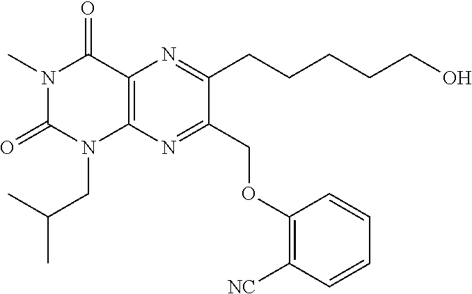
C12=C(N=C(COC3=C([NC])C=CC=C3)C(CCCCCO)=N1)N(CC(C)C)C(=O)N(C)C2=O
